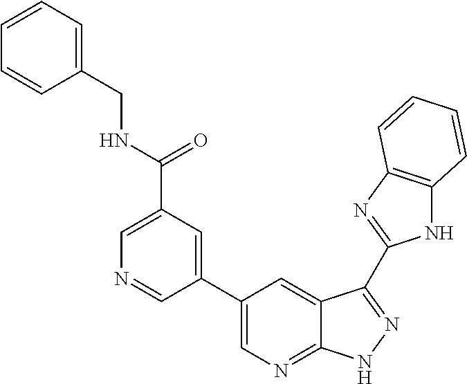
C1(C2=CN=C3C(=C2)C(C2=NC4=C(N2)C=CC=C4)=NN3)=CC(C(NCC2=CC=CC=C2)=O)=CN=C1
